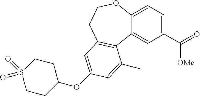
C1(C([OMe])=O)=CC=C2C(=C1)C1=C(CCO2)C=C(OC2CCS(=O)(=O)CC2)C=C1C
